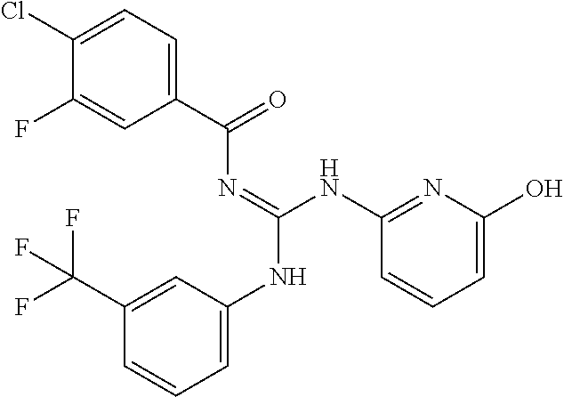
C1(Cl)=CC=C(C(=O)N=C(NC2=CC=CC(C(F)(F)F)=C2)NC2=NC(O)=CC=C2)C=C1F
